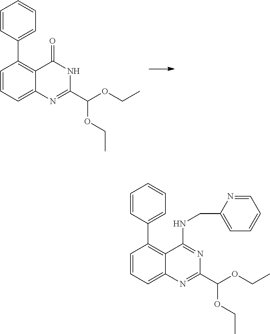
C1=CC=C2C(=C1C1=CC=CC=C1)C(=O)NC(C(OCC)OCC)=N2.C1=CC=C2C(=C1C1=CC=CC=C1)C(NCC1=CC=CC=N1)=NC(C(OCC)OCC)=N2
